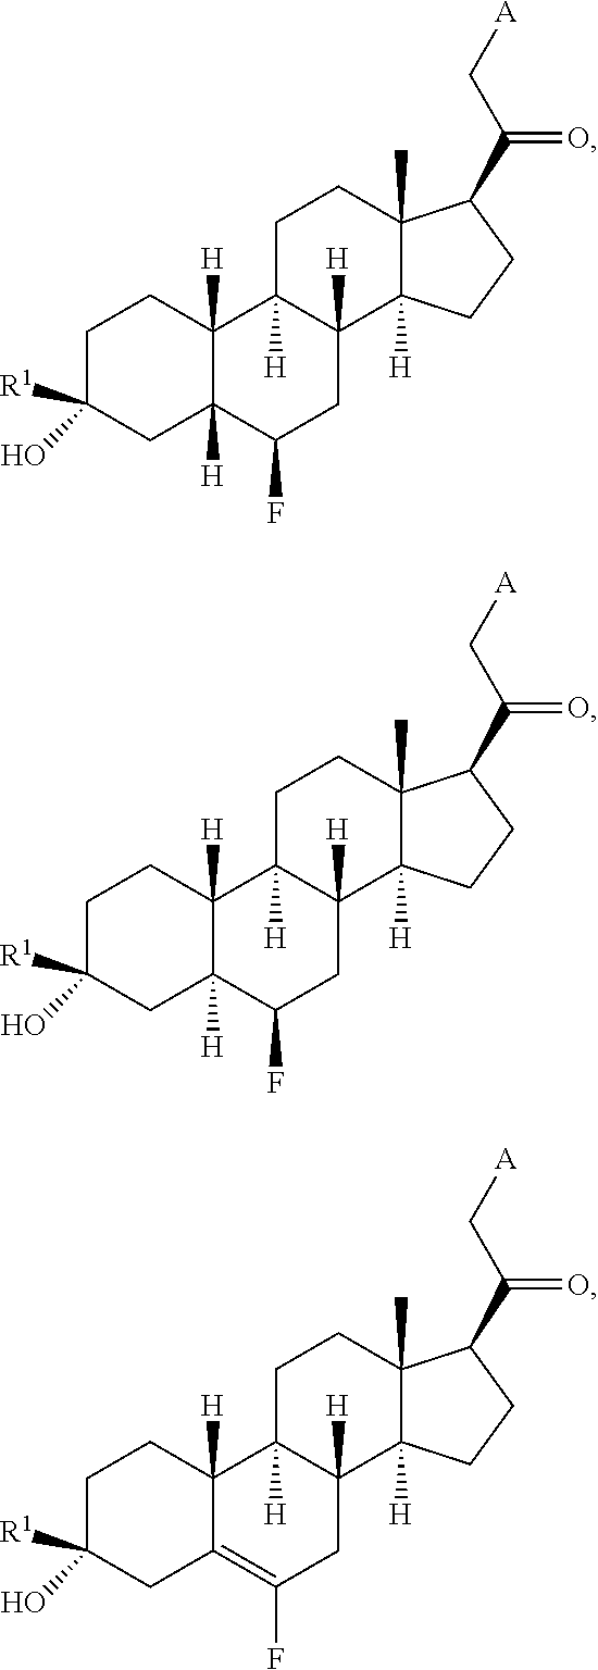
C1C(O)([R1])CC2([H])C([H])(C1)C1([H])C([H])(CC2F)C2([H])C(C)(CC1)C(C(C[A])=O)CC2.C1C(O)([R1])CC2([H])C([H])(C1)C1([H])C([H])(CC2F)C2([H])C(C)(CC1)C(C(C[A])=O)CC2.C1C(O)([R1])CC2=C(F)CC3([H])C([H])(C2([H])C1)CCC1(C)C3([H])CCC1C(C[A])=O
